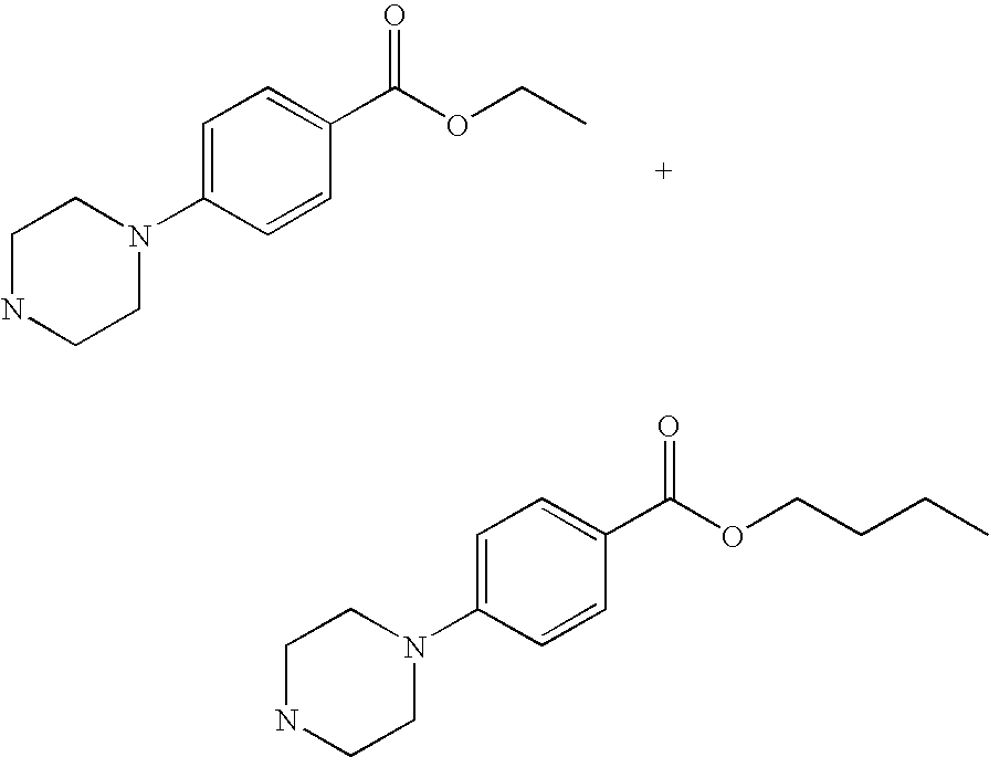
C1=C(N2CCNCC2)C=CC(C(=O)OCC)=C1.C1=C(N2CCNCC2)C=CC(C(=O)OCCCC)=C1
